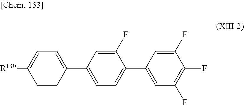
C1(F)=CC(C2=CC=C([R130])C=C2)=CC=C1C1=CC(F)=C(F)C(F)=C1
